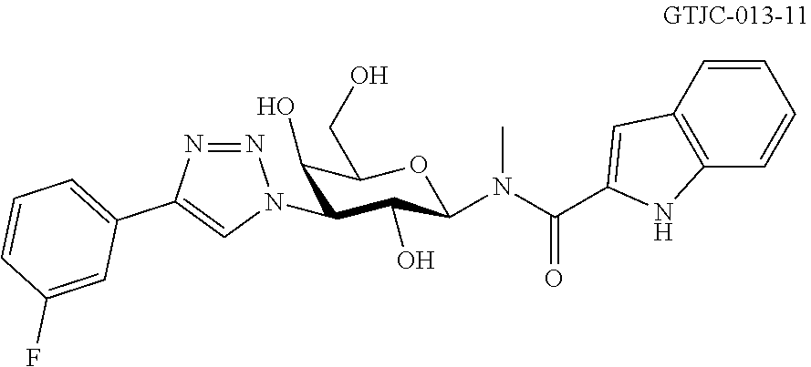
C1(C(N(C2C(O)C(N3N=NC(C4=CC=CC(F)=C4)=C3)C(O)C(CO)O2)C)=O)=CC2=C(N1)C=CC=C2
